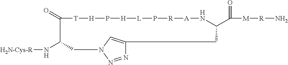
N1=NN2C=C1CC(C([M][R]N)=O)N[A][R]P[L][H]P[H][T]C(=O)C(N[H2N-Cys-R])C2
